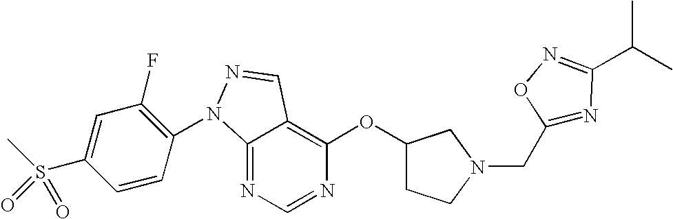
C12=NC=NC(OC3CCN(CC4=NC(C(C)C)=NO4)C3)=C1C=NN2C1=C(F)C=C(S(C)(=O)=O)C=C1
